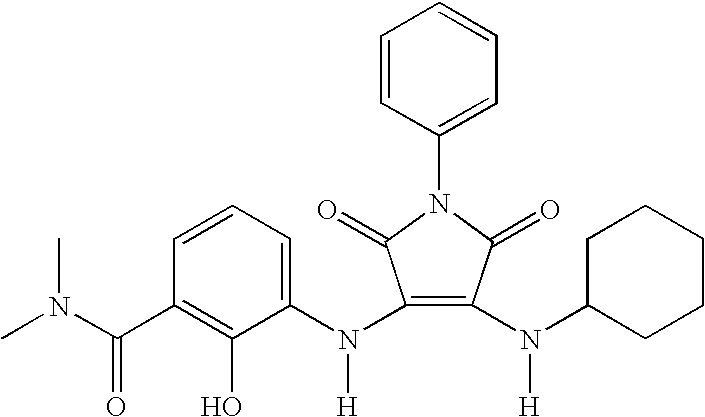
C1=CC=C(N(C2=C(N(C3CCCCC3)[H])C(=O)N(C3=CC=CC=C3)C2=O)[H])C(O)=C1C(N(C)C)=O
